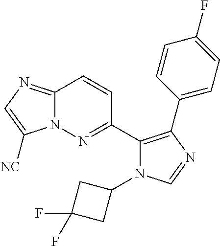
C12=NC=C([NC])N1N=C(C1=C(C3=CC=C(F)C=C3)N=CN1C1CC(F)(F)C1)C=C2
